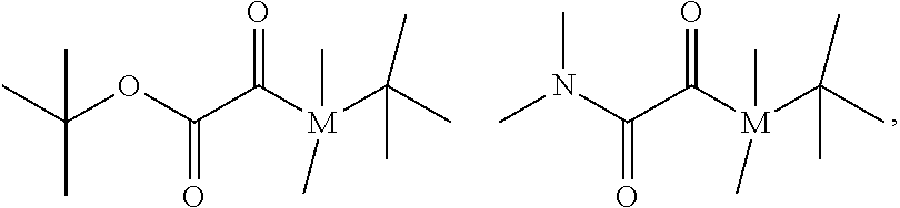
CN(C(C([M](C(C)(C)C)(C)C)=O)=O)C.C(C)(C)(OC(C([M](C(C)(C)C)(C)C)=O)=O)C
